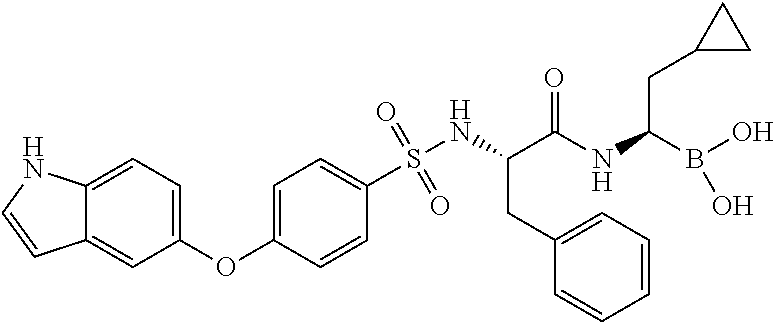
O=S(NC(C(NC(B(O)O)CC1CC1)=O)CC1=CC=CC=C1)(=O)C1=CC=C(OC2=CC=C3C(=C2)C=CN3)C=C1
